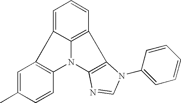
C1=C2C3=C(C=C1)C1=C(N3C3=C2C=C(C)C=C3)N=CN1C1=CC=CC=C1
